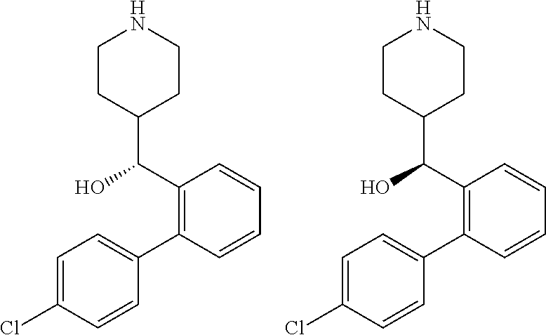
C1=C(Cl)C=CC(C2=C(C(O)C3CCNCC3)C=CC=C2)=C1.C1=C(Cl)C=CC(C2=C(C(O)C3CCNCC3)C=CC=C2)=C1
